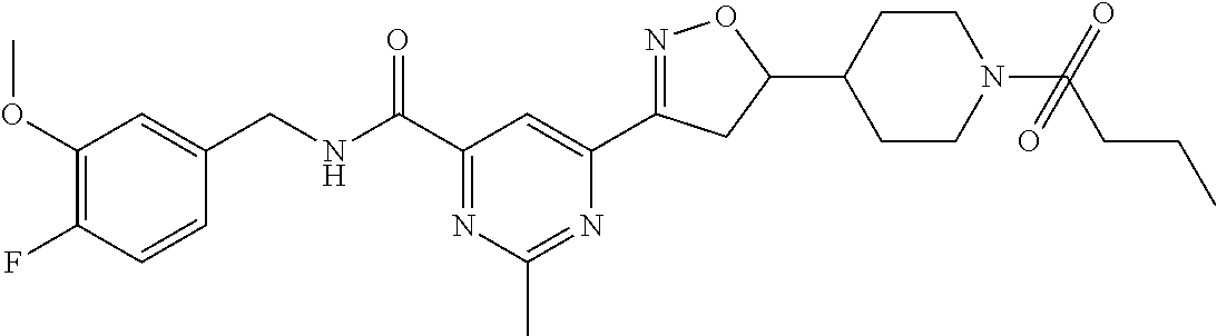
C1(OC)=C(F)C=CC(CNC(C2=NC(C)=NC(C3=NOC(C4CCN(C(=O)(CCC)=O)CC4)C3)=C2)=O)=C1
